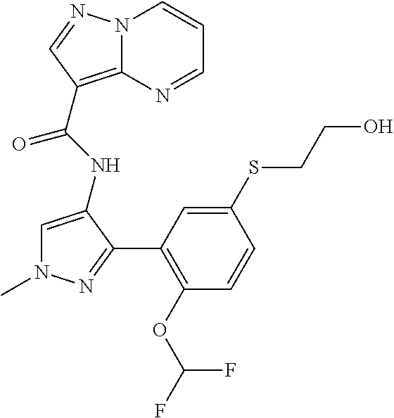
C1=C(NC(=O)C2=C3N(C=CC=N3)N=C2)C(C2=C(OC(F)F)C=CC(SCCO)=C2)=NN1C
